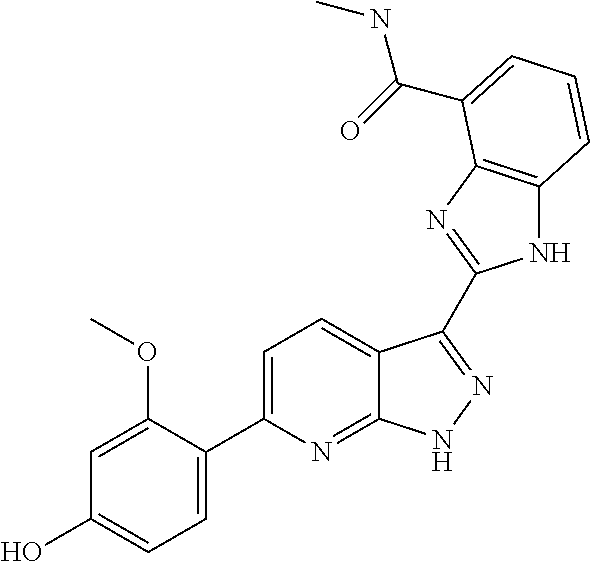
C1=C(C2=CC=C(O)C=C2OC)N=C2C(=C1)C(C1=NC3=C(N1)C=CC=C3C(=O)NC)=NN2
